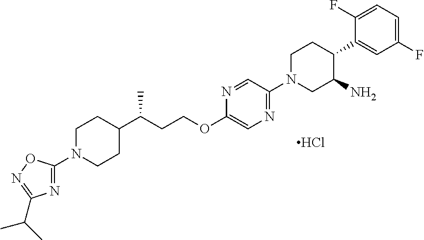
N1(C2=NC(C(C)C)=NO2)CCC(C(CCOC2=CN=C(N3CC(N)C(C4=CC(F)=CC=C4F)CC3)C=N2)C)CC1.Cl
